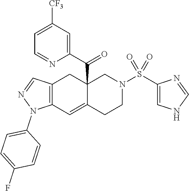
C12=C(C=C3C(C(C4=CC([CF3])=CC=N4)=O)(C1)CN(S(C1=CNC=N1)(=O)=O)CC3)N(C1=CC=C(F)C=C1)N=C2
